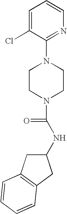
C1(N2CCN(C(=O)NC3CC4=C(C3)C=CC=C4)CC2)=NC=CC=C1Cl
